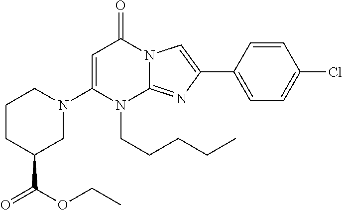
C1=C(N2CC(C(OCC)=O)CCC2)N(CCCCC)C2=NC(C3=CC=C(Cl)C=C3)=CN2C1=O
